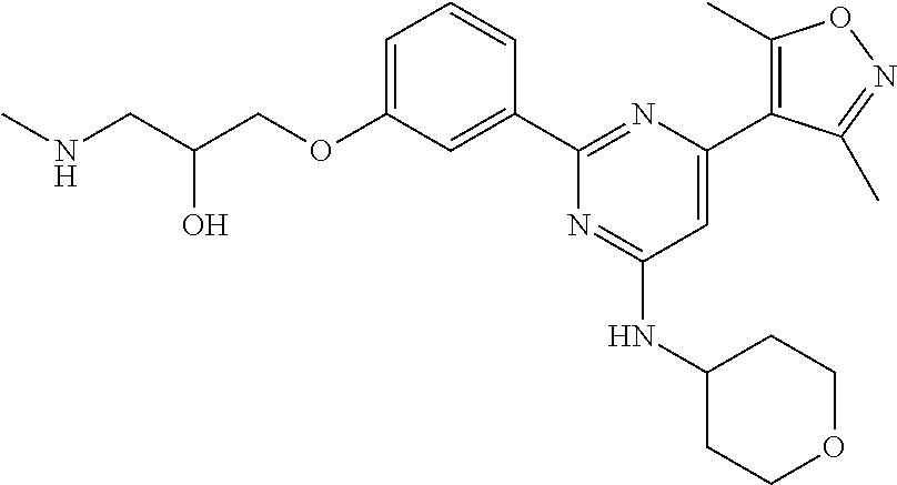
C1=C(OCC(CNC)O)C=C(C2=NC(C3=C(C)ON=C3C)=CC(NC3CCOCC3)=N2)C=C1
